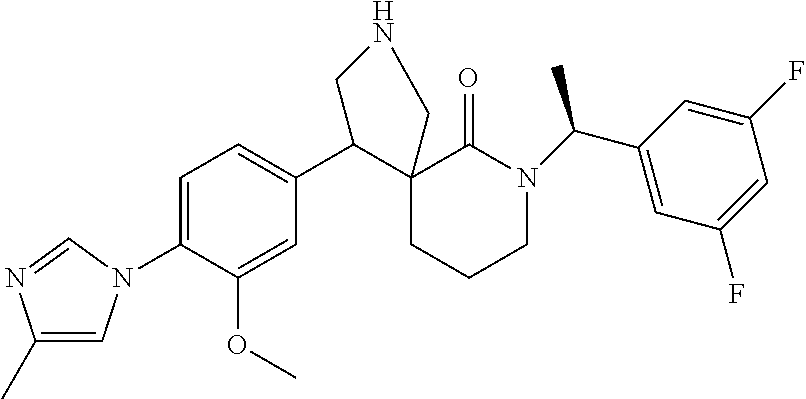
C1=C(N2C=C(C)N=C2)C(OC)=CC(C2C3(CCCN(C(C)C4=CC(F)=CC(F)=C4)C3=O)CNC2)=C1
